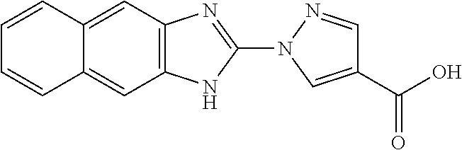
C12=CC3=C(C=C1C=CC=C2)NC(N1C=C(C(O)=O)C=N1)=N3
